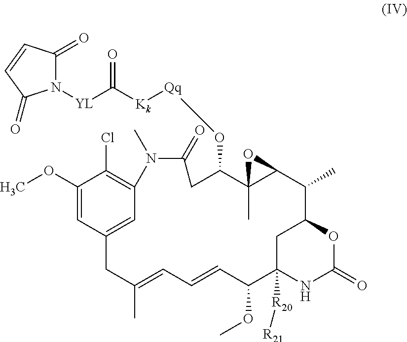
C1(OC)=CC2=CC(=C1Cl)N(C)C(=O)CC(O[Qq][Kk]C([YL]N1C(=O)C=CC1=O)=O)C1(C)C(C(C)C3OC(=O)NC([R20][R21])(C(OC)C=CC=C(C)C2)C3)O1
